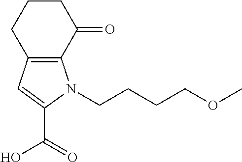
C12=C(C(=O)CCC1)N(CCCCOC)C(C(O)=O)=C2
